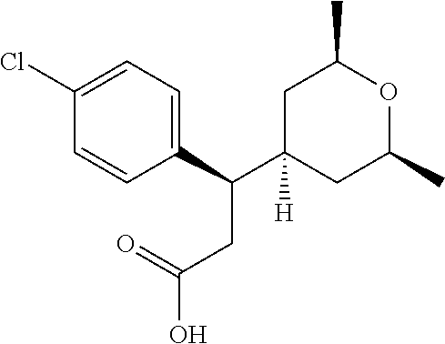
C(C1([H])CC(C)OC(C)C1)(CC(O)=O)C1=CC=C(Cl)C=C1
